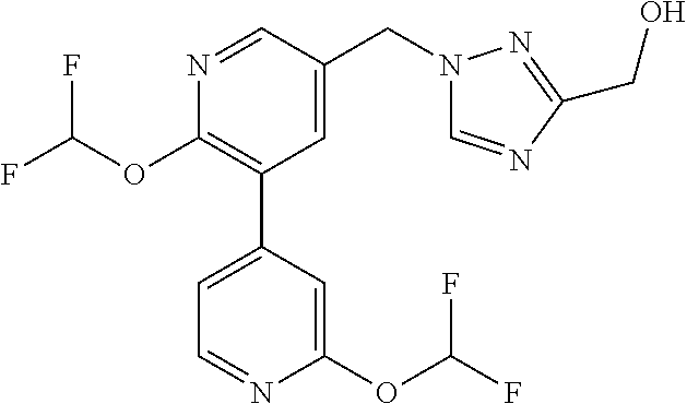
C1(OC(F)F)=C(C2=CC=NC(OC(F)F)=C2)C=C(CN2C=NC(CO)=N2)C=N1
